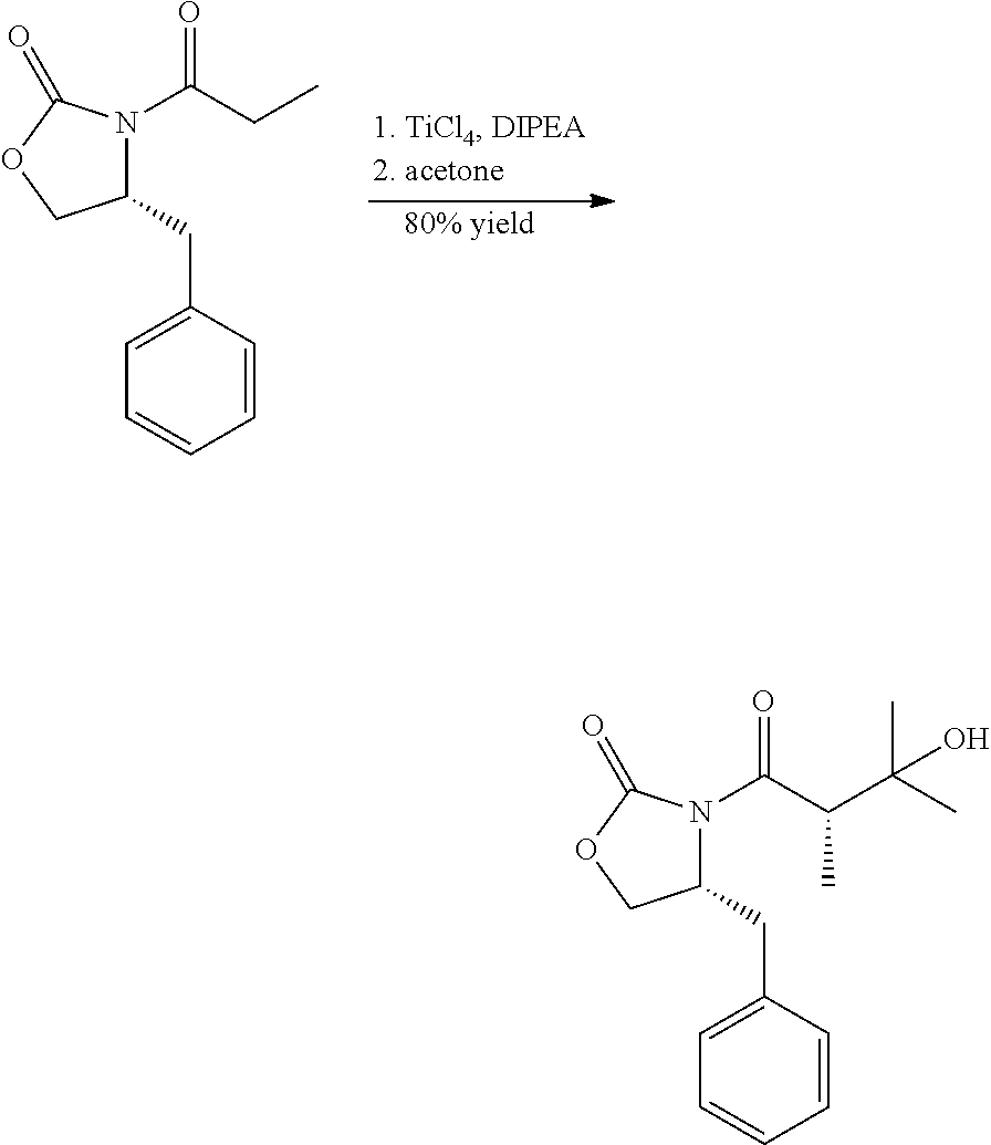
C1=C(CC2N(C(CC)=O)C(=O)OC2)C=CC=C1.C1=C(CC2N(C(C(C(C)(C)O)C)=O)C(=O)OC2)C=CC=C1
